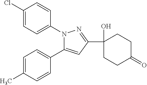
C1=C(Cl)C=CC(N2C(C3=CC=C(C)C=C3)=CC(C3(O)CCC(=O)CC3)=N2)=C1
